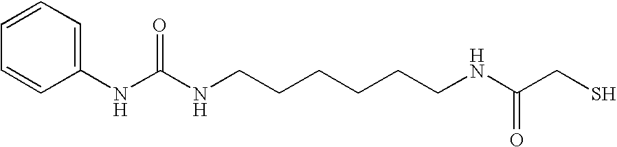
C1(NC(NCCCCCCNC(CS)=O)=O)=CC=CC=C1
